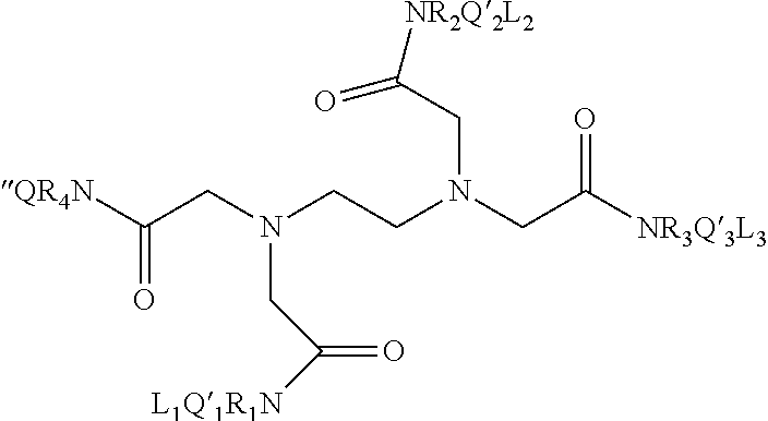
[QR4N]C(CN(CCN(CC([NR3Q3L3])=O)CC([NR2Q2L2])=O)CC([L1Q1R1N])=O)=O
